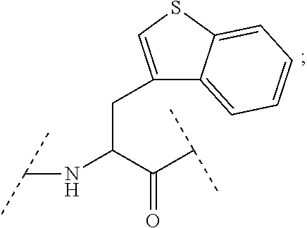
C1(CC(C(=O)C(C)C)NC(C)C)=CSC2=CC=CC=C12
